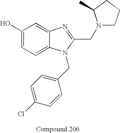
C1(O)=CC=C2C(=C1)N=C(CN1CCCC1C)N2CC1=CC=C(Cl)C=C1
